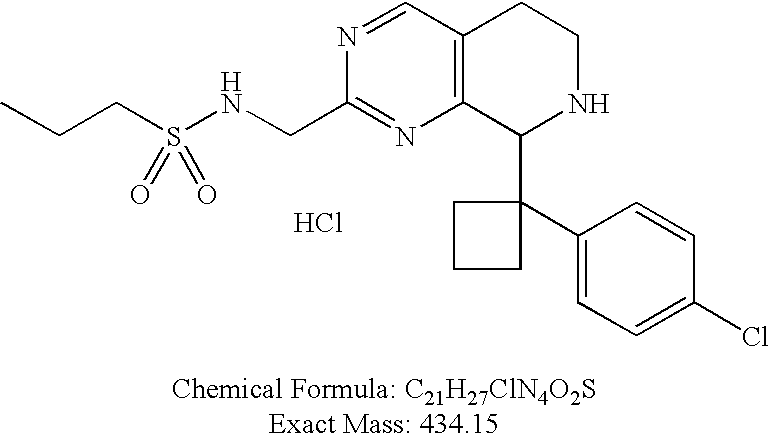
C12=C(C(C3(C4=CC=C(Cl)C=C4)CCC3)NCC1)N=C(CNS(CCC)(=O)=O)N=C2.Cl
